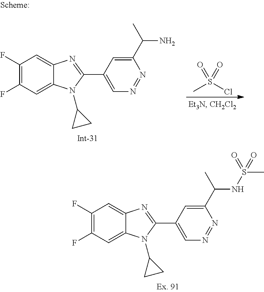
C1(F)=C(F)C=C2C(=C1)N=C(C1=CN=NC(C(N)C)=C1)N2C1CC1.CS(Cl)(=O)=O.C1(F)=C(F)C=C2C(=C1)N=C(C1=CN=NC(C(NS(C)(=O)=O)C)=C1)N2C1CC1
